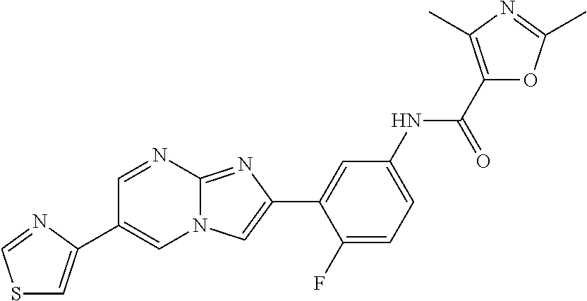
C1=NC2=NC(C3=CC(NC(C4=C(C)N=C(C)O4)=O)=CC=C3F)=CN2C=C1C1=CSC=N1
